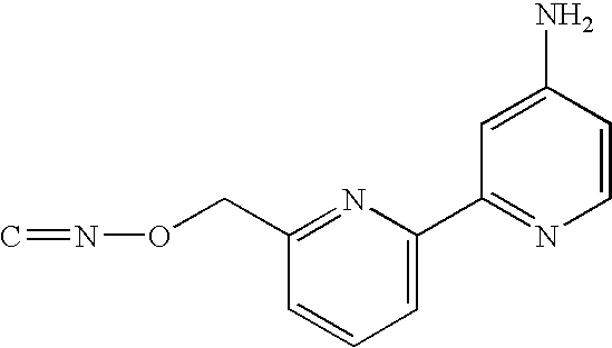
C1=CC=C(C2=NC=CC(N)=C2)N=C1CON=C
